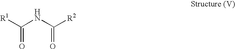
C(=O)(NC(=O)[R2])[R1]
